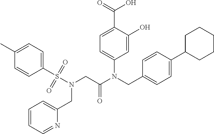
C1=C(O)C(C(=O)O)=CC=C1N(CC1=CC=C(C2CCCCC2)C=C1)C(CN(S(C1=CC=C(C)C=C1)(=O)=O)CC1=CC=CC=N1)=O
